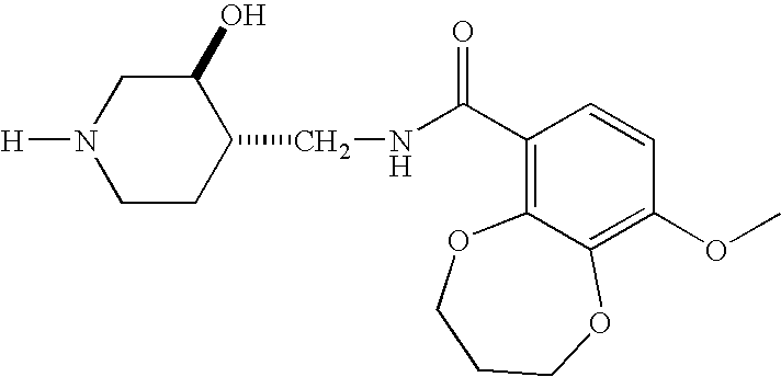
C1CC(CNC(C2=C3C(=C(OC)C=C2)OCCCO3)=O)C(O)CN1[H]
